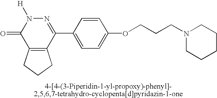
C1=CC(C2=NN([H])C(=O)C3=C2CCC3)=CC=C1OCCCN1CCCCC1
